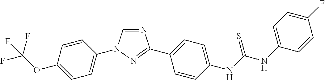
C1=CC(N2C=NC(C3=CC=C(NC(NC4=CC=C(F)C=C4)=S)C=C3)=N2)=CC=C1OC(F)(F)F
